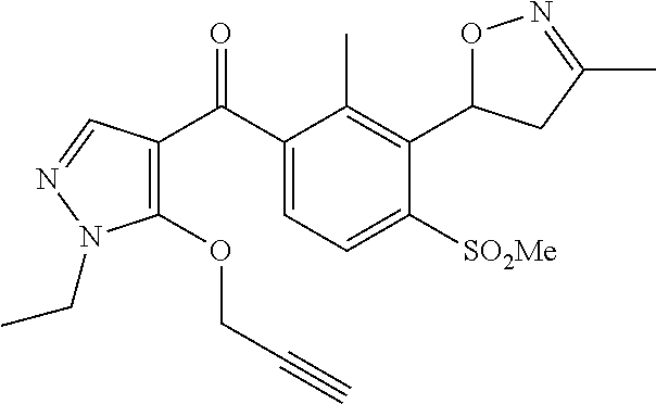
C1(C(=O)C2=C(OCC#C)N(CC)N=C2)=CC=C([SO2Me])C(C2ON=C(C)C2)=C1C
